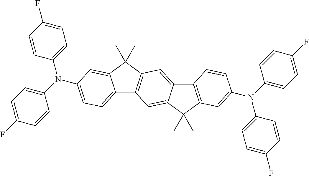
C1=C(F)C=CC(N(C2=CC=C(F)C=C2)C2=CC=C3C4=C(C(C)(C)C3=C2)C=C2C(=C4)C(C)(C)C3=C2C=CC(N(C2=CC=C(F)C=C2)C2=CC=C(F)C=C2)=C3)=C1
